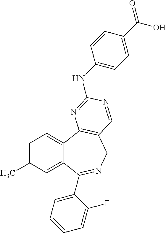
C1=C(C)C=C2C(=C1)C1=C(CN=C2C2=CC=CC=C2F)C=NC(NC2=CC=C(C(O)=O)C=C2)=N1
